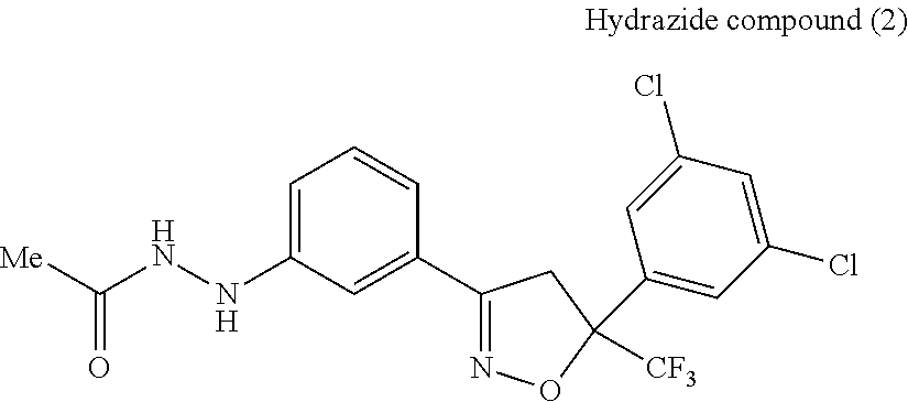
C1=C(NNC([Me])=O)C=C(C2=NOC([CF3])(C3=CC(Cl)=CC(Cl)=C3)C2)C=C1
